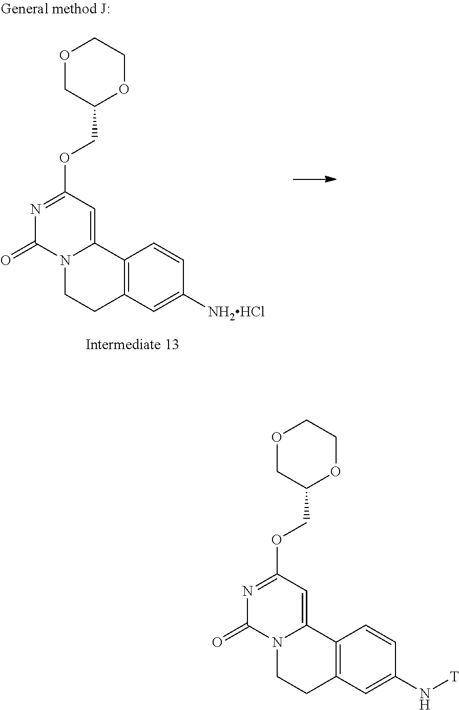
O1CC(COC2=NC(=O)N3C(=C2)C2=C(CC3)C=C([NH2HCl])C=C2)OCC1.O1CC(COC2=NC(=O)N3C(=C2)C2=C(CC3)C=C(N[T])C=C2)OCC1
